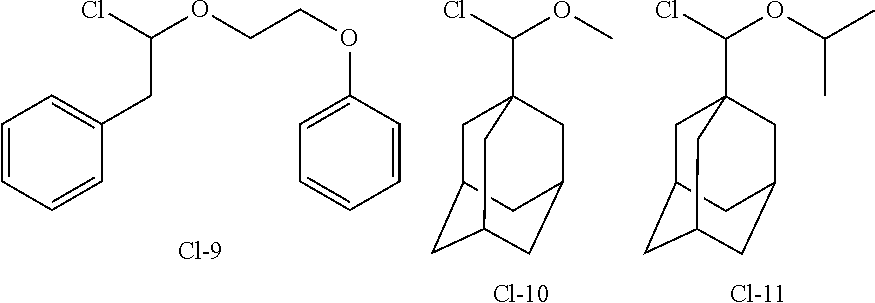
C1=CC=CC(CC(OCCOC2=CC=CC=C2)Cl)=C1.[Cl-9].C1C2CC3CC(CC1(C(Cl)OC)C3)C2.[Cl-10].C1C2CC3CC(CC1(C(Cl)OC(C)C)C3)C2.[Cl-11]
